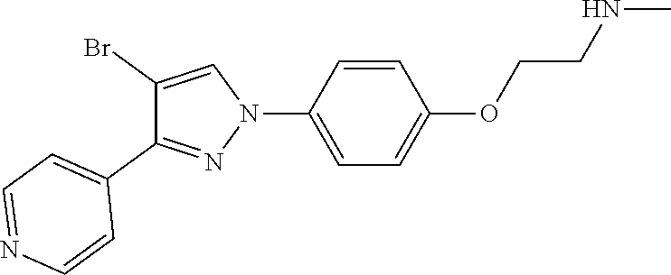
C1(Br)=CN(C2=CC=C(OCCNC)C=C2)N=C1C1=CC=NC=C1
